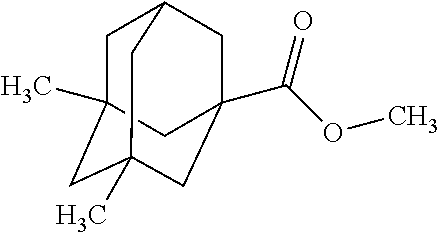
C1C2(C)CC3(C)CC(C(OC)=O)(CC1C3)C2
